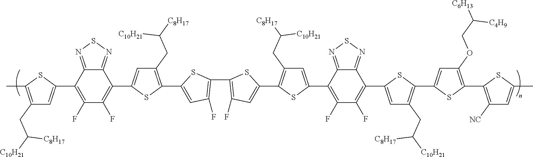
CC1=C(CC([C10H21])[C8H17])C=C(C2=C(F)C(F)=C(C3=CC(CC([C8H17])[C10H21])=C(C4=CC(F)=C(C5=C(F)C=C(C6=C(CC([C8H17])[C10H21])C=C(C7=C(F)C(F)=C(C8=CC(CC([C10H21])[C8H17])=C(C9=CC(OCC([C4H9])[C6H13])=C(C%10=C([NC])C=C(C)S%10)S9)S8)C8=NSN=C87)S6)S5)S4)S3)C3=NSN=C23)S1
